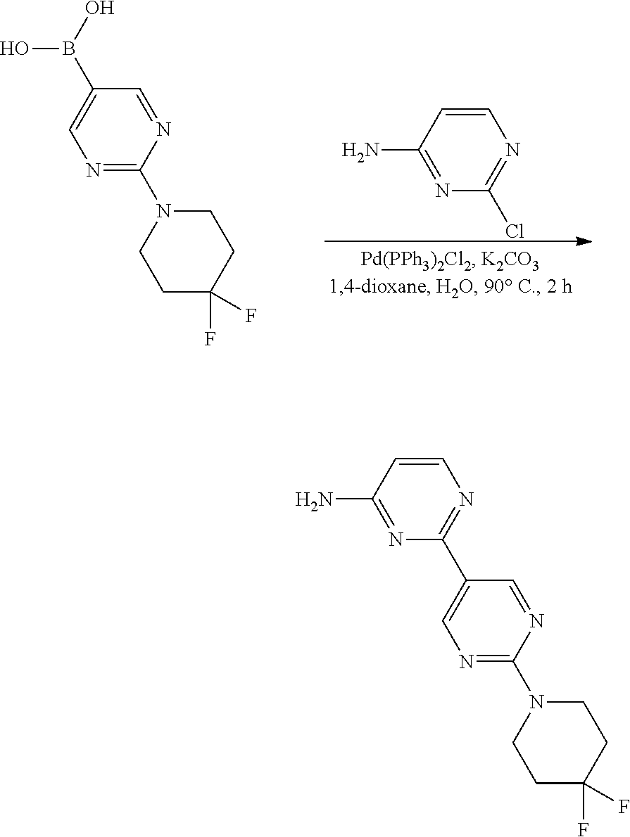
N1=C(N2CCC(F)(F)CC2)N=CC(B(O)O)=C1.N1=C(N)C=CN=C1Cl.N1=C(N2CCC(F)(F)CC2)N=CC(C2=NC=CC(N)=N2)=C1
